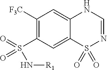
C1([F3C])=C(S(=O)(=O)N[R1])C=C2C(=C1)NC=NS2(=O)=O
